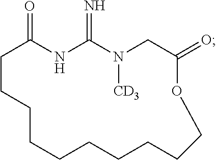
C1CCCCCCCCCOC(=O)CN([CD3])C(=N)NC1=O
